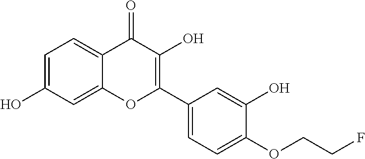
C1=C(O)C=C2C(=C1)C(=O)C(O)=C(C1=CC=C(OCCF)C(O)=C1)O2
